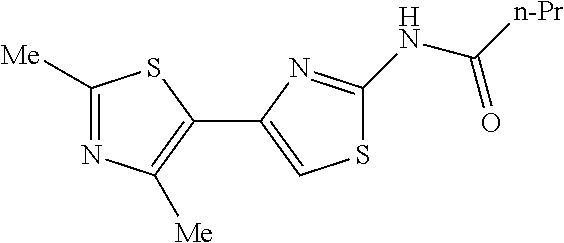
C1([Me])=NC([Me])=C(C2=CSC(NC([n-Pr])=O)=N2)S1
